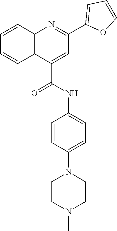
C12=C(C(C(=O)NC3=CC=C(N4CCN(C)CC4)C=C3)=CC(C3=CC=CO3)=N1)C=CC=C2
